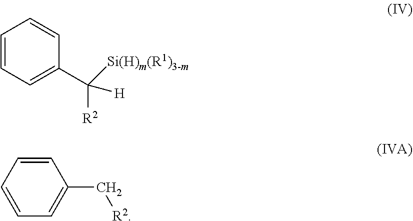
C1=CC=C(C([Si(H)m(R1)3-m])([H])[R2])C=C1.C1=CC=C(C[R2])C=C1
